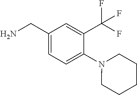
C1(CN)=CC=C(N2CCCCC2)C(C(F)(F)F)=C1
